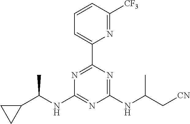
N1=C(C2=CC=CC([CF3])=N2)N=C(NC(C[CN])C)N=C1NC(C1CC1)C
